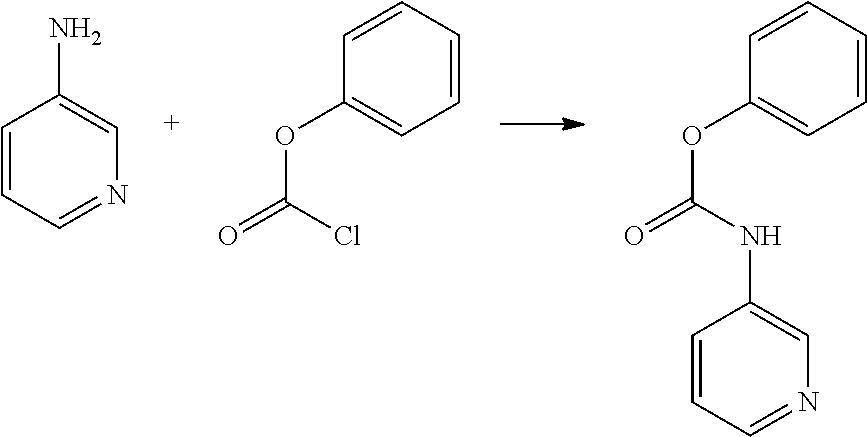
O(C(Cl)=O)C1=CC=CC=C1.O(C(NC1=CN=CC=C1)=O)C1=CC=CC=C1.C1=CC=NC=C1N
